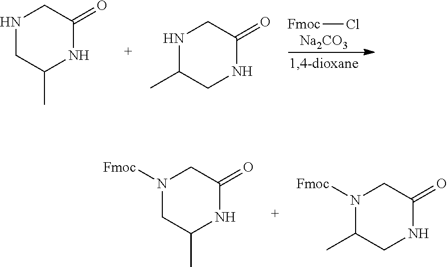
[Fmoc]Cl.[Na2CO3].N1CC(C)NC(=O)C1.N1C(C)CNC(=O)C1.N1([Fmoc])CC(C)NC(=O)C1.N1([Fmoc])C(C)CNC(=O)C1
